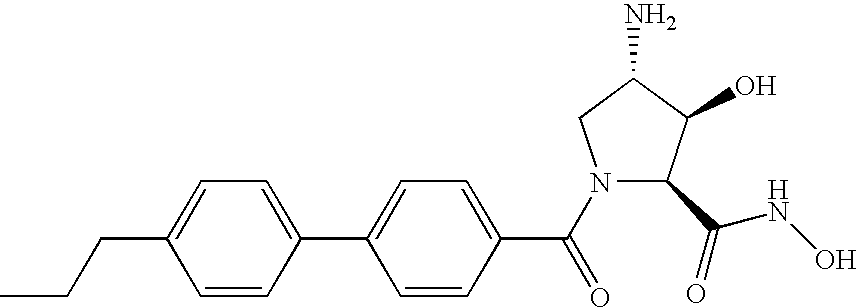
CCCC1=CC=C(C2=CC=C(C(=O)N3C(C(NO)=O)C(O)C(N)C3)C=C2)C=C1
